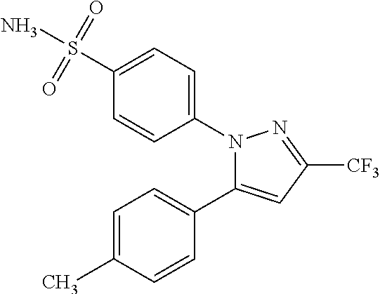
C1=C(S(N)(=O)=O)C=CC(N2C(C3=CC=C(C)C=C3)=CC([CF3])=N2)=C1
